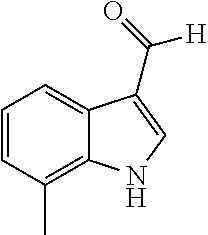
C1=CC(C)=C2C(=C1)C(C([H])=O)=CN2
